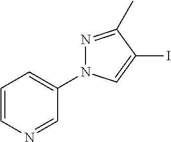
C1=CN=CC(N2N=C(C)C(I)=C2)=C1
